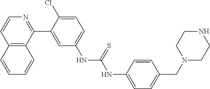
C12=C(C(C3=CC(NC(NC4=CC=C(CN5CCNCC5)C=C4)=S)=CC=C3Cl)=NC=C1)C=CC=C2
